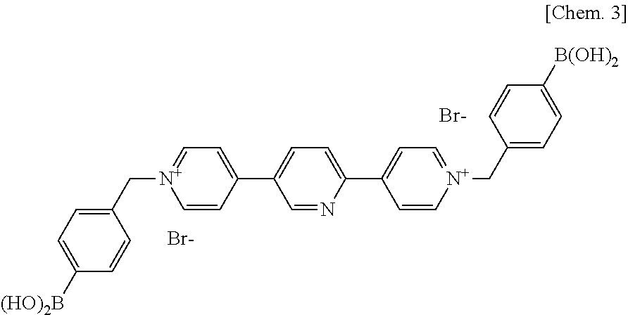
C1([(HO)2B])=CC=C(C[N+]2=CC=C(C3=CC=C(C4=CC=[N+](CC5=CC=C([B(OH)2])C=C5)C=C4)N=C3)C=C2)C=C1.[Br-].[Br-]
